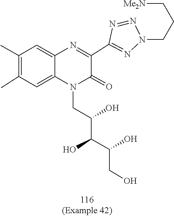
C(CO)(C(C(CN1C(=O)C(C2=NN(CCC[Me2N])N=N2)=NC2=CC(C)=C(C)C=C12)O)O)O
